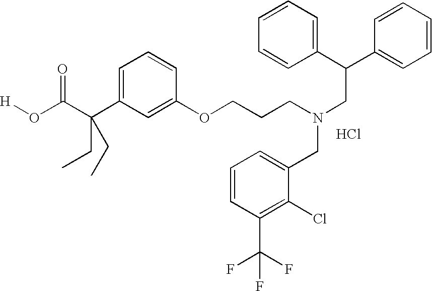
Cl.C(O[H])(=O)C(C1=CC=CC(OCCCN(CC(C2=CC=CC=C2)C2=CC=CC=C2)CC2=CC=CC(C(F)(F)F)=C2Cl)=C1)(CC)CC
